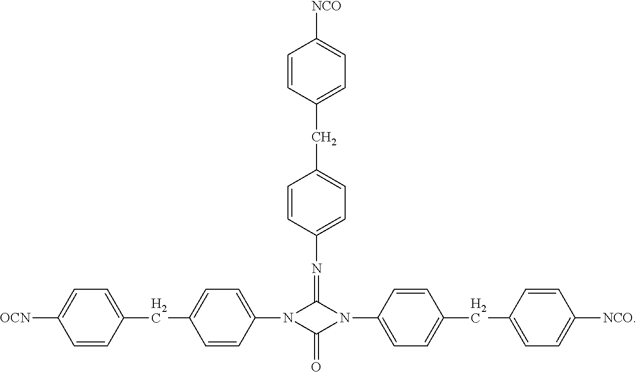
C1=CC(CC2=CC=C(N3C(=O)N(C4=CC=C(CC5=CC=C([NCO])C=C5)C=C4)C3=NC3=CC=C(CC4=CC=C([NCO])C=C4)C=C3)C=C2)=CC=C1[OCN]
